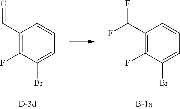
C1(C=O)=C(F)C(Br)=CC=C1.C1(C(F)F)=C(F)C(Br)=CC=C1
